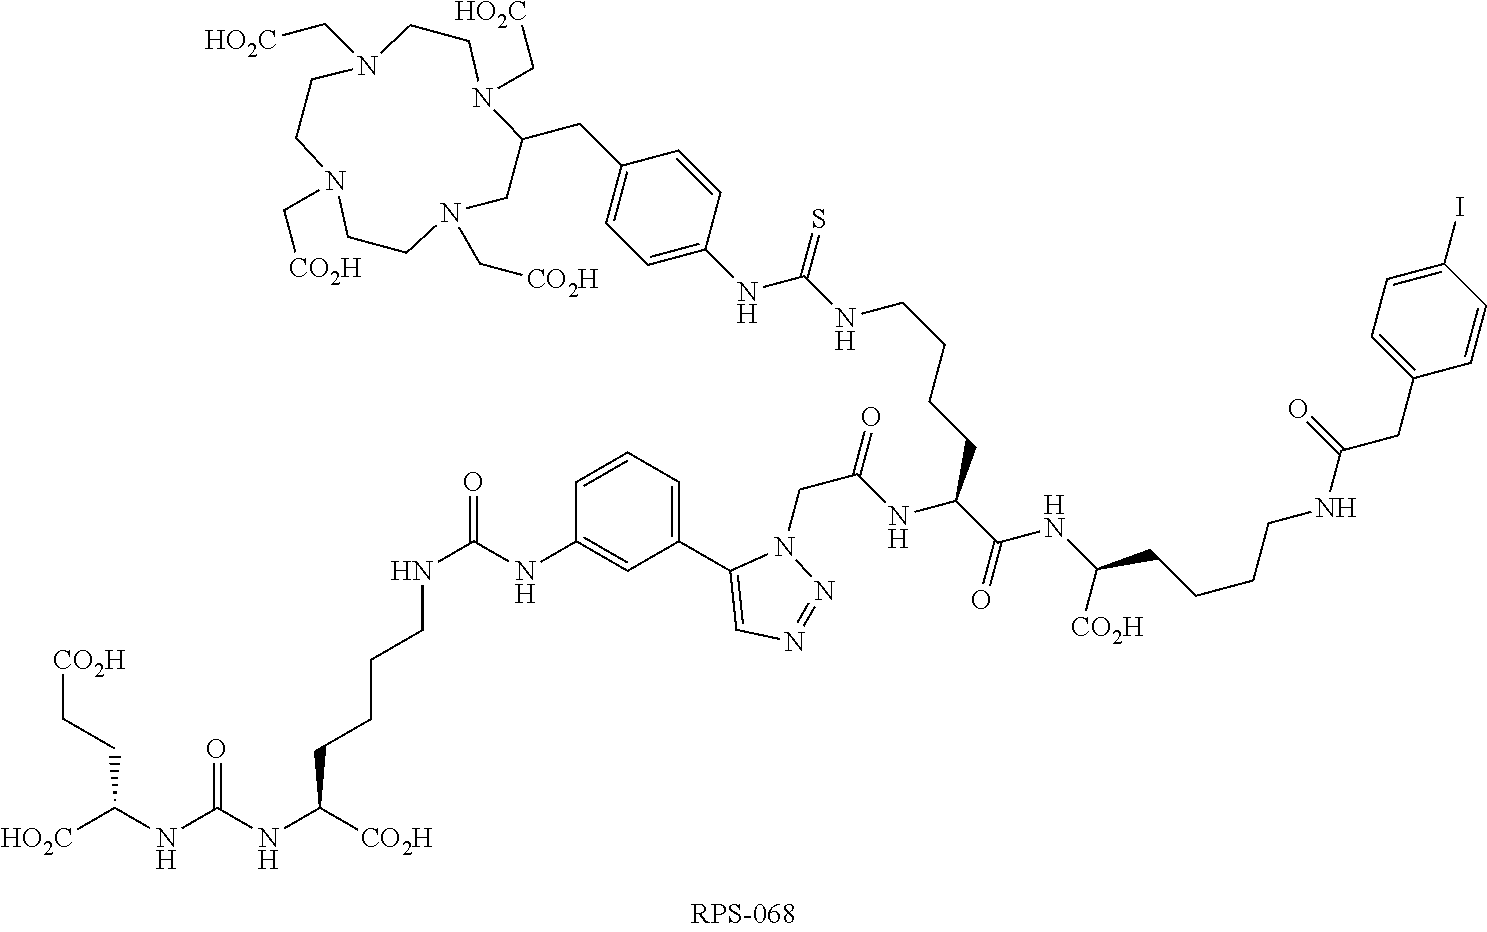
[HO2C]C(NC(NC([CO2H])CCCCNC(NC1=CC(C2=CN=NN2CC(NC(C(NC(CCCCNC(CC2=CC=C(I)C=C2)=O)[CO2H])=O)CCCCNC(NC2=CC=C(CC3N(C[HO2C])CCN(C[HO2C])CCN(C[CO2H])CCN(C[CO2H])C3)C=C2)=S)=O)=CC=C1)=O)=O)CC[CO2H]
